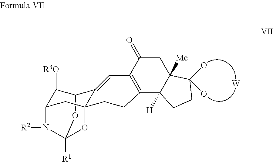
C12C([R3O])C3CC4(C1=CC1=C(CC4)C4([H])C([Me])(CC1=O)C(O)(O)CC4)OC([R1])(O2)N3[R2].[W]
